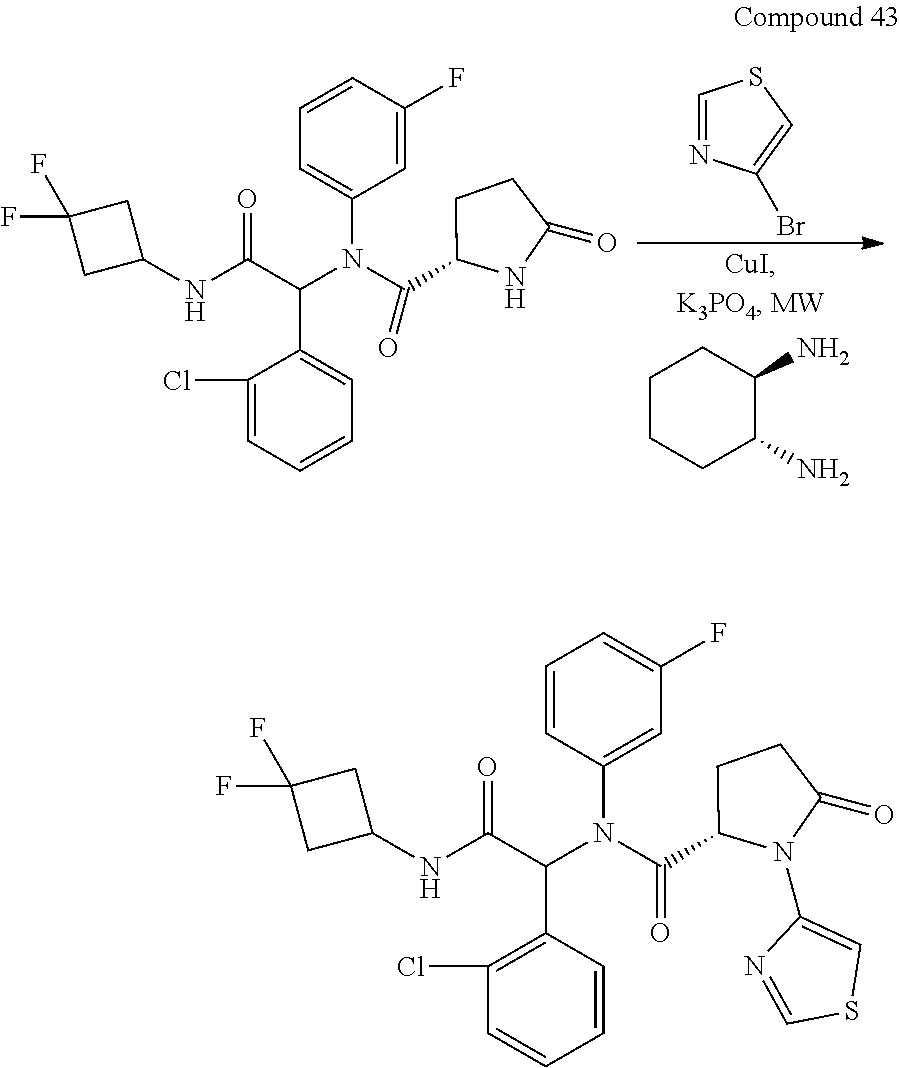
C1=NC(Br)=CS1.C1CCC(N)C(N)C1.C1=CC(F)=CC(N(C(C2NC(=O)CC2)=O)C(C(NC2CC(F)(F)C2)=O)C2=CC=CC=C2Cl)=C1.C1=CC(N(C(C2N(C3=CSC=N3)C(=O)CC2)=O)C(C(NC2CC(F)(F)C2)=O)C2=C(Cl)C=CC=C2)=CC(F)=C1
